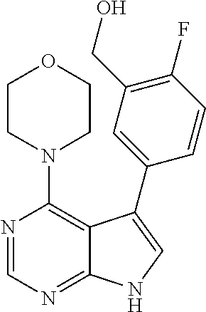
C12=NC=NC(N3CCOCC3)=C1C(C1=CC(CO)=C(F)C=C1)=CN2
